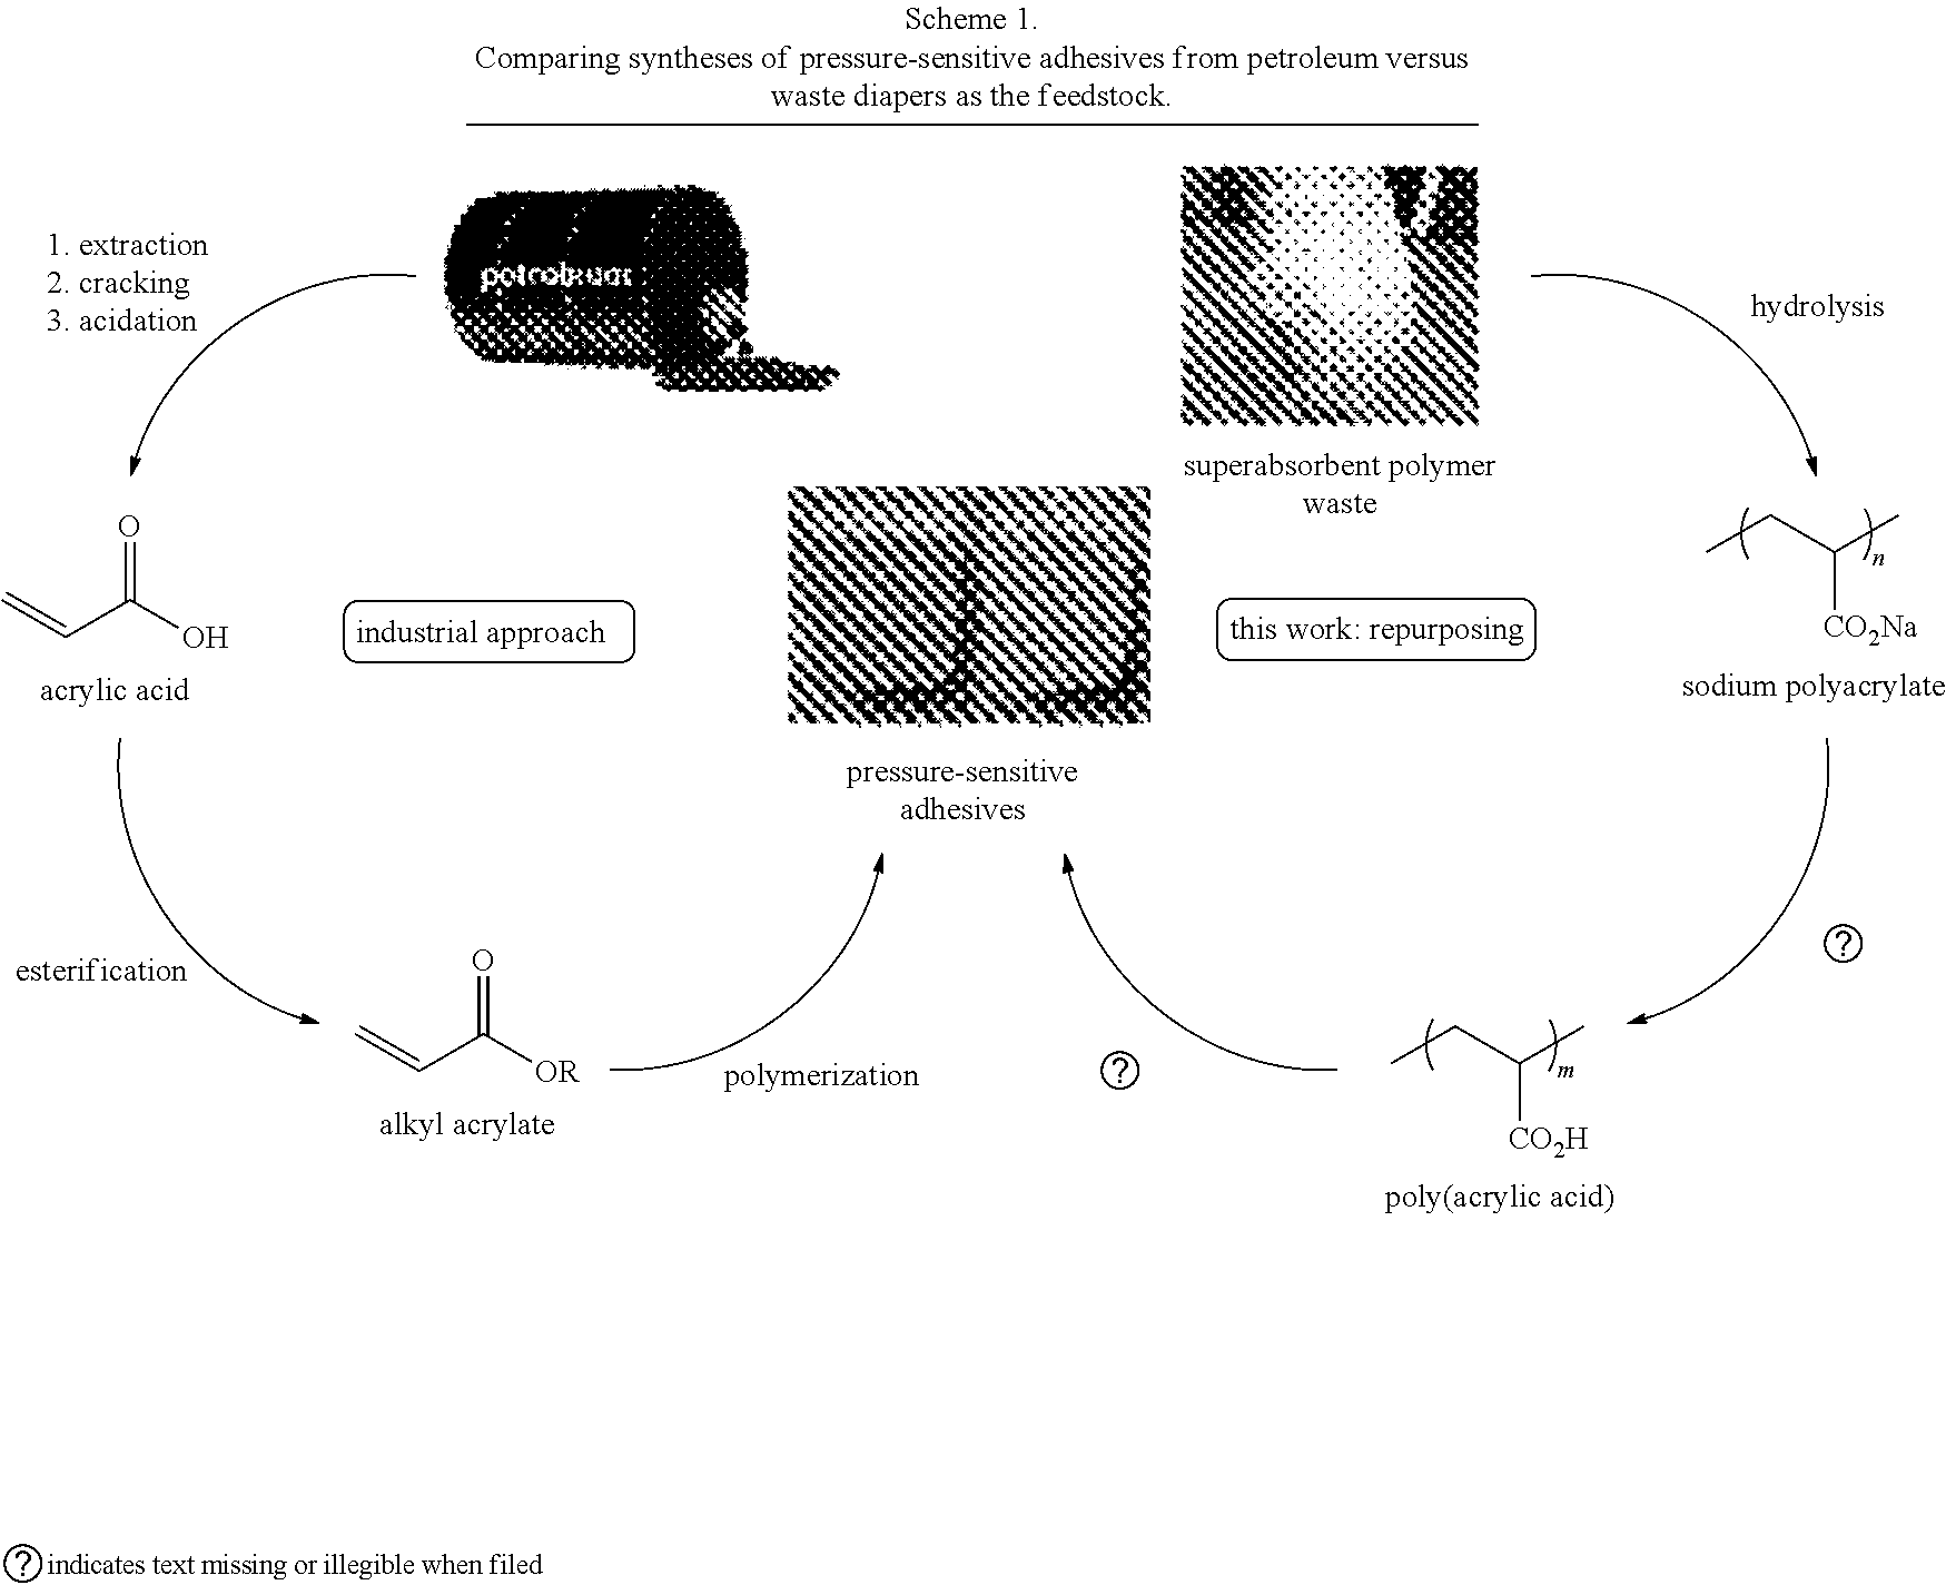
C(C)(CC)[CO2Na].C(C)(CC)[CO2H].OC(=O)C=C.[OR]C(=O)C=C
